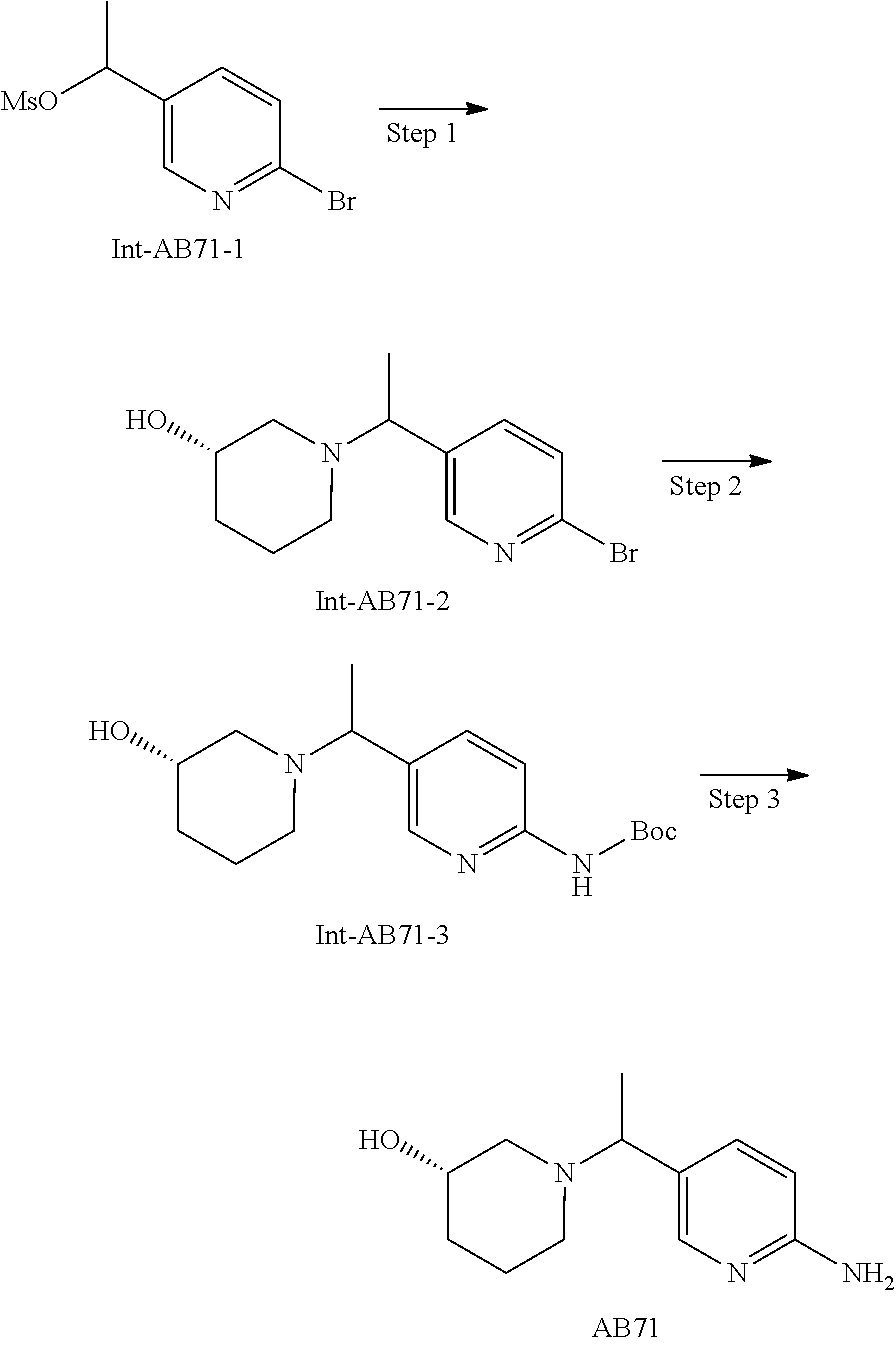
C1(C(N2CC(O)CCC2)C)=CN=C(N)C=C1.C1(C([MsO])C)=CN=C(Br)C=C1.C1(C(N2CC(O)CCC2)C)=CN=C(Br)C=C1.C1(C(N2CC(O)CCC2)C)=CN=C(N[Boc])C=C1
